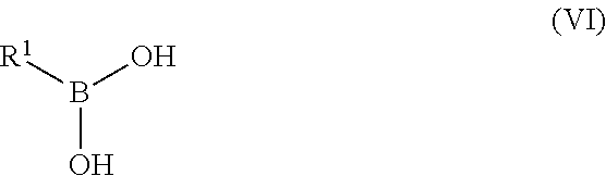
B(O)([R1])O
